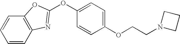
C1=CC2=C(C=C1)OC(OC1=CC=C(OCCN3CCC3)C=C1)=N2
